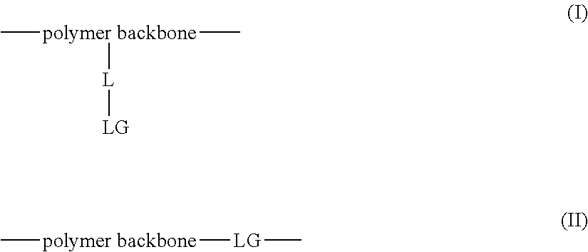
C[polymer backbone]([L][LG])C.C[polymer backbone][LG]C
